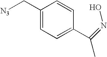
C1=CC(C(C)=NO)=CC=C1C[N3]
